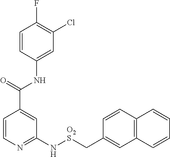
C1=CN=C(N[O2S]CC2=CC3=C(C=C2)C=CC=C3)C=C1C(=O)NC1=CC(Cl)=C(F)C=C1
